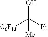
[C6F13]C([Ph])(O)[Me]
